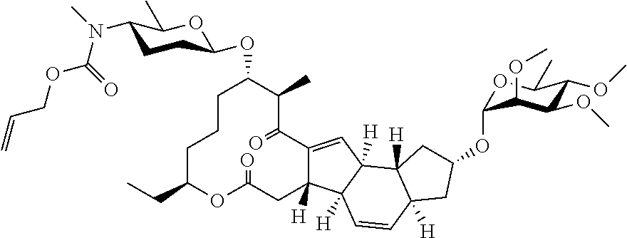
C1CCC(CC)OC(=O)CC2([H])C(=CC3([H])C2([H])C=CC2([H])C3([H])CC(OC3OC(C)C(OC)C(OC)C3OC)C2)C(=O)C(C)C1OC1CCC(N(C)C(=O)OCC=C)C(C)O1
